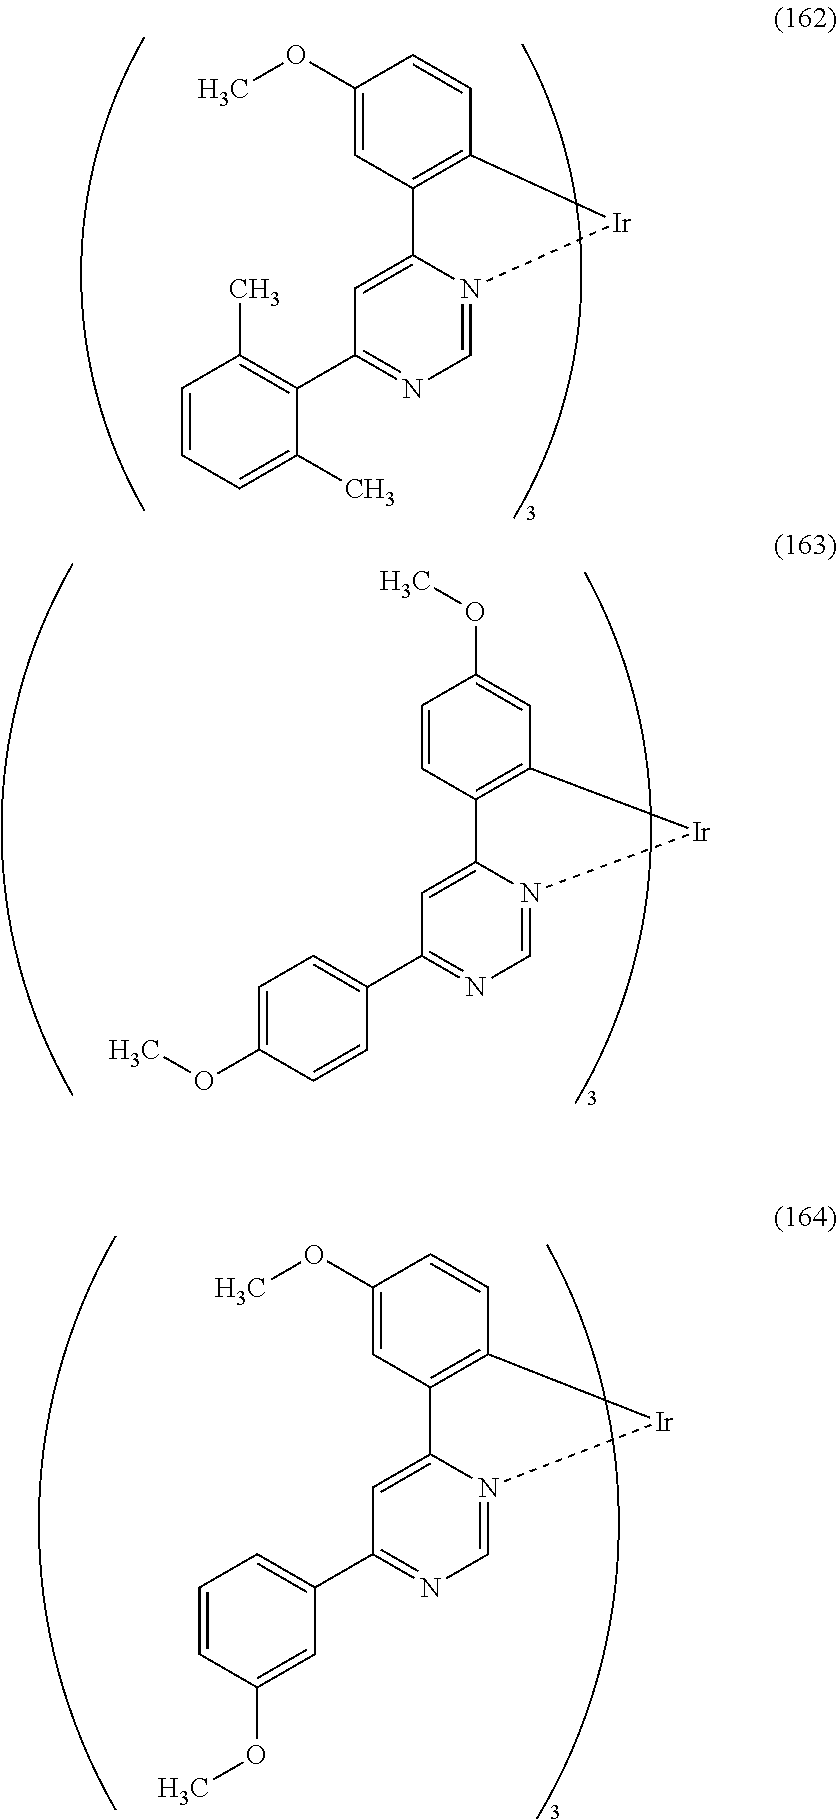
C1=N2C(=CC(C3=C(C)C=CC=C3C)=N1)C1=C(C=CC(OC)=C1)[Ir]2.C1=N2C(=CC(C3=CC=CC(OC)=C3)=N1)C1=C(C=CC(OC)=C1)[Ir]2.C1=N2C(=CC(C3=CC=C(OC)C=C3)=N1)C1=C(C=C(OC)C=C1)[Ir]2
